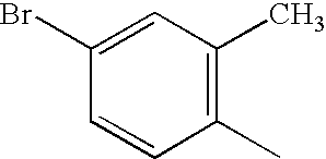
C1(Br)=CC(C)=C(C)C=C1
